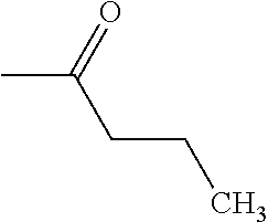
C(C(=O)C)CC
